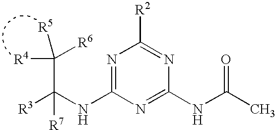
N1=C(NC([R3])(C([R4])([R6])[R5])[R7])N=C(NC(C)=O)N=C1[R2]
